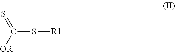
S=C([OR])S[R1]
